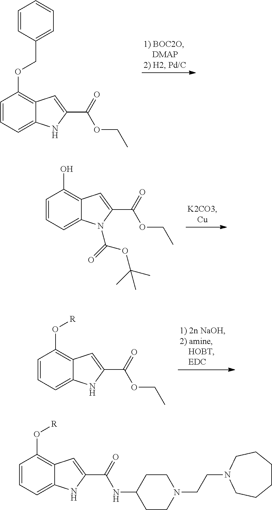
C1=CC=C2C(=C1OCC1=CC=CC=C1)C=C(C(=O)OCC)N2.C1=CC=C2C(=C1O)C=C(C(=O)OCC)N2C(OC(C)(C)C)=O.C1=CC=C2C(=C1O[R])C=C(C(=O)OCC)N2.C1=CC=C2C(=C1O[R])C=C(C(=O)NC1CCN(CCN3CCCCCC3)CC1)N2
